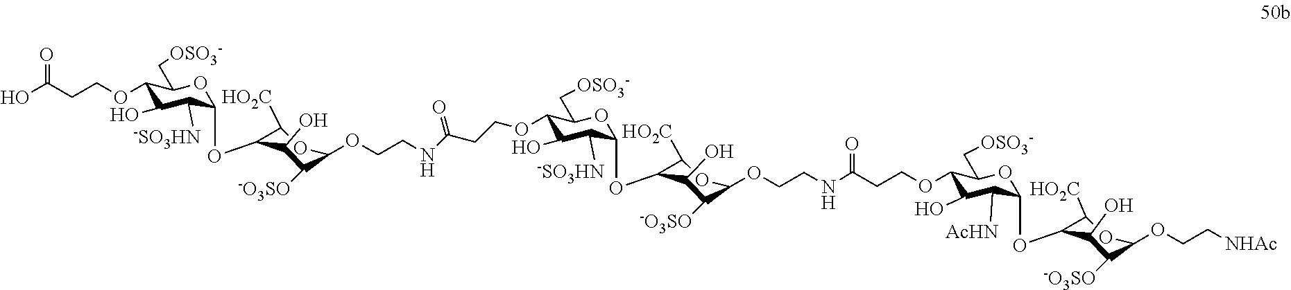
C1(OCCC(O)=O)C(O)C([-SO3HN])C(OC2C([HO2C])OC(OCCNC(CCOC3C(O)C([-SO3HN])C(OC4C([HO2C])OC(OCCNC(=O)CCOC5C(O)C([AcHN])C(OC6C([HO2C])OC(OCC[NHAc])C([-O3SO])C6O)OC5C[OSO3-])C([-O3SO])C4O)OC3C[OSO3-])=O)C([-O3SO])C2O)OC1C[OSO3-]
